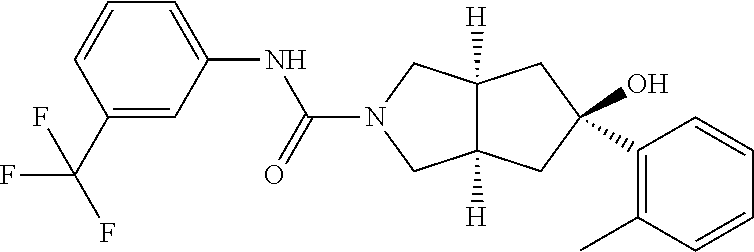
C12([H])C([H])(CC(O)(C3=C(C)C=CC=C3)C1)CN(C(NC1=CC=CC(C(F)(F)F)=C1)=O)C2
